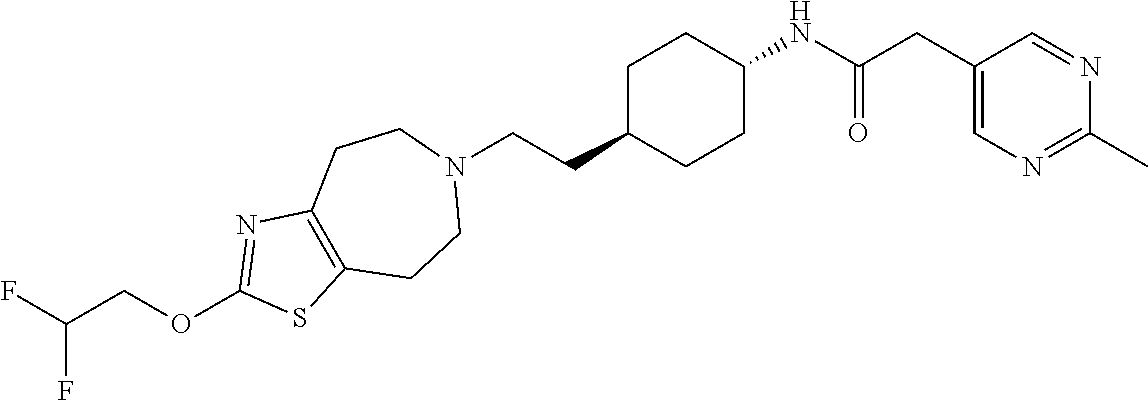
C1C(CCN2CCC3=C(CC2)SC(OCC(F)F)=N3)CCC(NC(CC2=CN=C(C)N=C2)=O)C1
